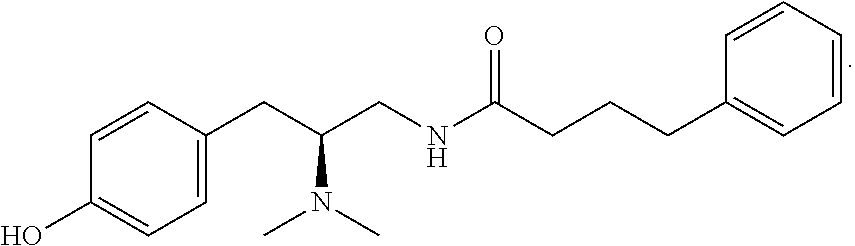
C(CC1=CC=CC=C1)CC(NCC(CC1=CC=C(O)C=C1)N(C)C)=O
